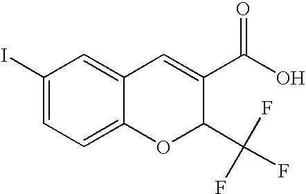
C1(I)=CC=C2C(=C1)C=C(C(O)=O)C(C(F)(F)F)O2
